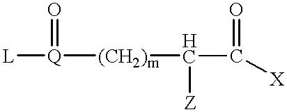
[L][Q]([(CH2)m]C([Z])C([X])=O)=O
